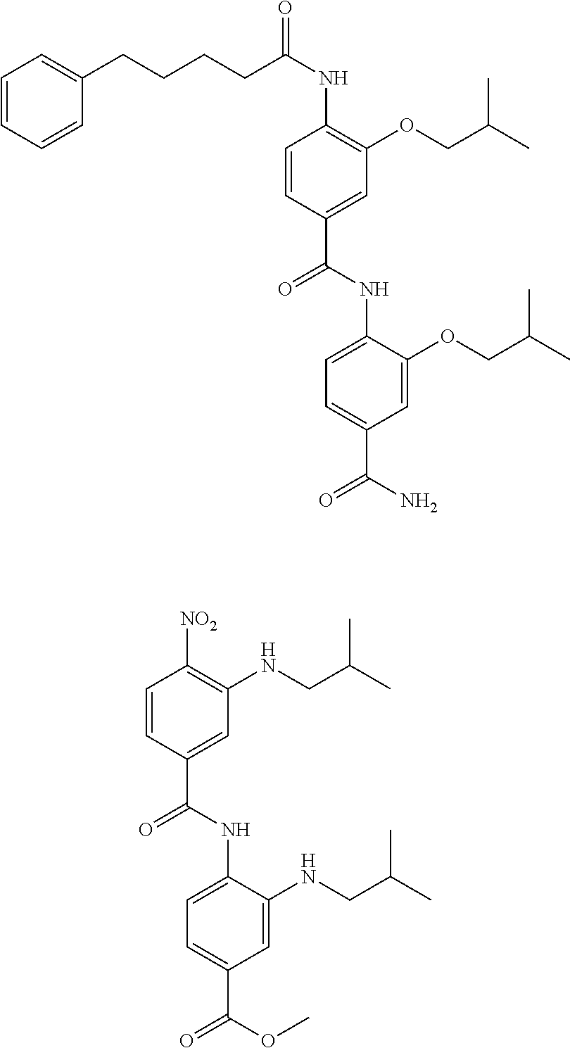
C(COC1=C(NC(CCCCC2=CC=CC=C2)=O)C=CC(C(NC2=CC=C(C(=O)N)C=C2OCC(C)C)=O)=C1)(C)C.C(CNC1=C([NO2])C=CC(C(NC2=CC=C(C(=O)OC)C=C2NCC(C)C)=O)=C1)(C)C
